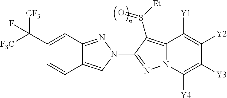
C1(C([F3C])([CF3])F)=CC2=NN(C3=NN4C(=C3S([Et])=O)C([Y1])=C([Y2])C([Y3])=C4[Y4])C=C2C=C1
